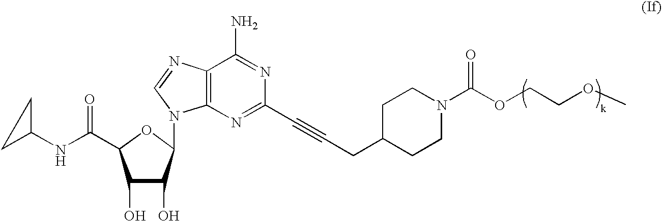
C1(NC(=O)C2C(O)C(O)C(N3C4=C(N=C3)C(N)=NC(C#CCC3CCN(C(OCCOC)=O)CC3)=N4)O2)CC1
